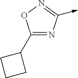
C1(C2CCC2)=NC(->C)=NO1
